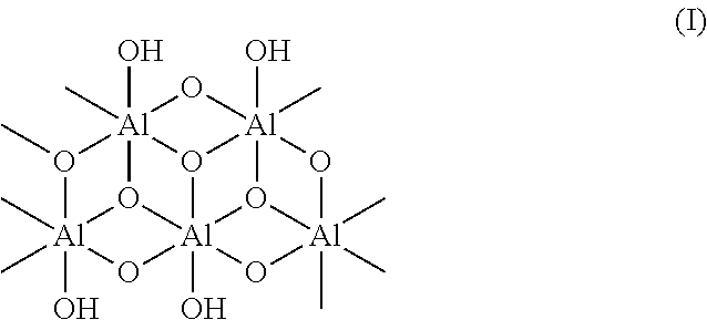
O[Al]123(C)O(C)[Al]4(C)(C)(O)O1[Al]15(O)(O2[Al]2(C)(O)(O3)O[Al](C)(C)(C)(O12)O5)O4
